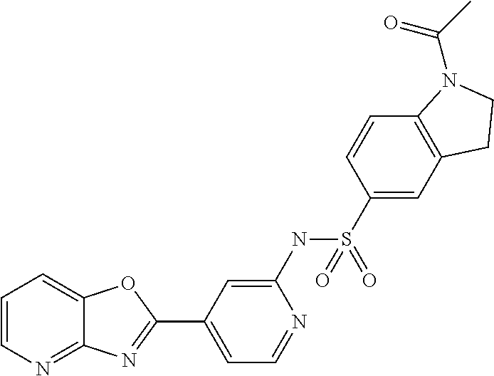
C1=C(NS(C2=CC3=C(C=C2)N(C(C)=O)CC3)(=O)=O)N=CC=C1C1=NC2=NC=CC=C2O1
